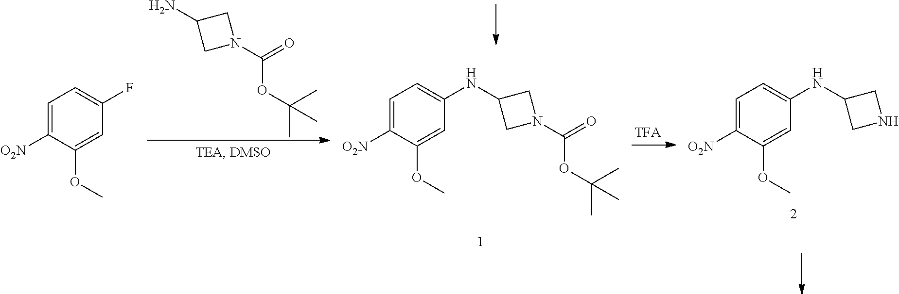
C1=C([O2N])C(OC)=CC(NC2CNC2)=C1.C1=C([O2N])C(OC)=CC(NC2CN(C(OC(C)(C)C)=O)C2)=C1.C1N(C(OC(C)(C)C)=O)CC1N.C1=C([O2N])C(OC)=CC(F)=C1
